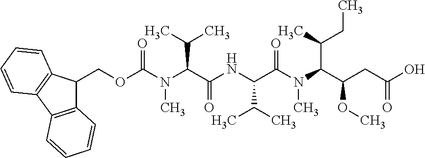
CC(CC)C(C(CC(=O)O)OC)N(C(=O)C(C(C)C)NC(=O)C(C(C)C)N(C)C(OCC1C2=C(C3=C1C=CC=C3)C=CC=C2)=O)C
